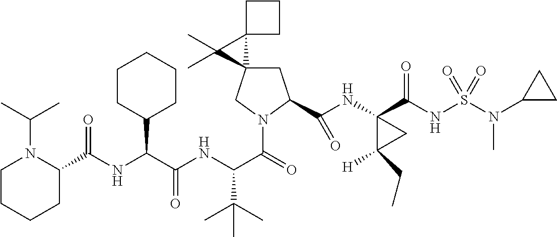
C1C2(CN(C(=O)C(NC(C(NC(=O)C3N(C(C)C)CCCC3)C3CCCCC3)=O)C(C)(C)C)C1C(NC1(C(NS(N(C3CC3)C)(=O)=O)=O)C([H])(CC)C1)=O)C1(C2(C)C)CCC1
